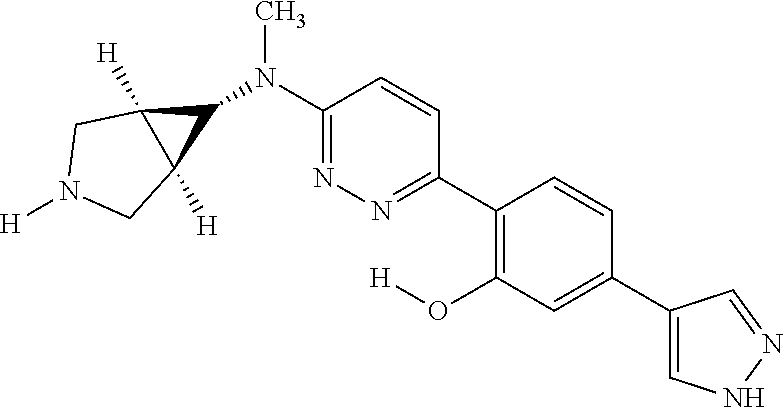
C1(N(C2=NN=C(C3=C(O[H])C=C(C4=CNN=C4)C=C3)C=C2)C)C2([H])C1([H])CN([H])C2
